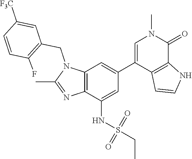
N1(CC2=C(F)C=CC([F3C])=C2)C(C)=NC2=C1C=C(C1=CN(C)C(=O)C3=C1C=CN3)C=C2NS(CC)(=O)=O
